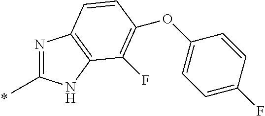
N1=C(C)NC2=C1C=CC(OC1=CC=C(F)C=C1)=C2F
